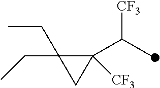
C1([CF3])(C(C)[CF3])C(CC)(CC)C1
